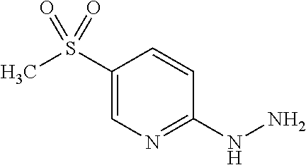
C1(S(C)(=O)=O)=CN=C(NN)C=C1
